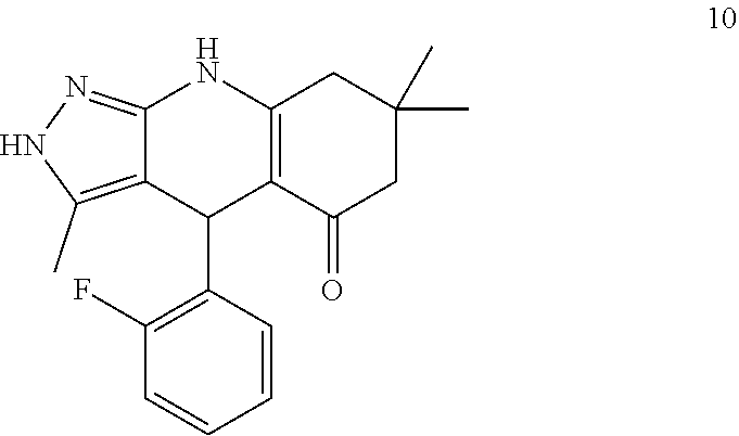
C1(C)(C)CC(=O)C2=C(C1)NC1=NNC(C)=C1C2C1=C(F)C=CC=C1
